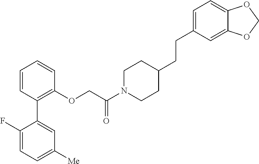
C1=CC(C2=CC([Me])=CC=C2F)=C(OCC(N2CCC(CCC3=CC=C4C(=C3)OCO4)CC2)=O)C=C1
